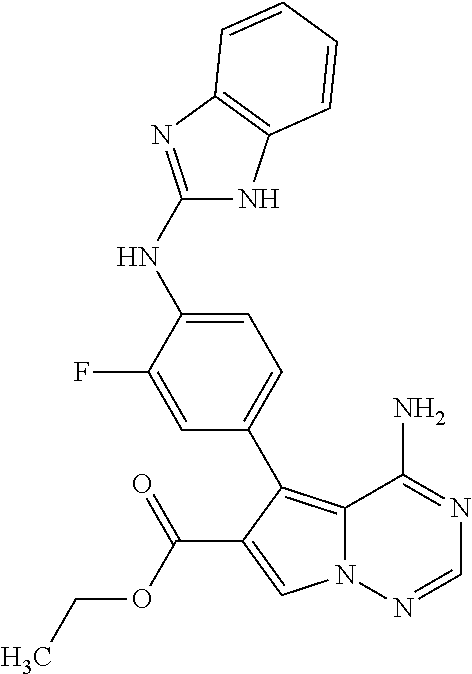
C12=C(C3=CC=C(NC4=NC5=C(N4)C=CC=C5)C(F)=C3)C(C(OCC)=O)=CN1N=CN=C2N
